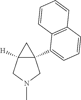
C12([H])C(C3=CC=CC4=C3C=CC=C4)(CN(C)C1)C2
